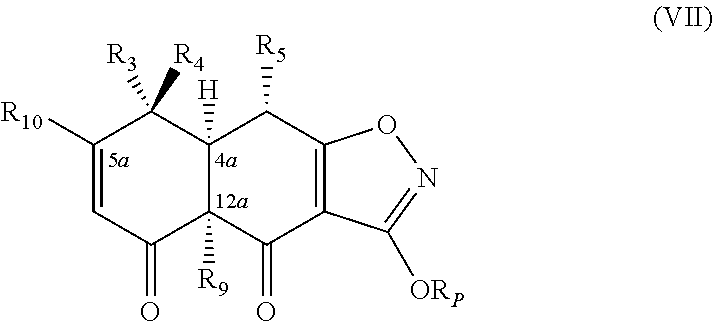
C1([R10])=CC(=O)C2([R9])C([H])(C1([R3])[R4])C([R5])C1=C(C2=O)C([ORP])=NO1
